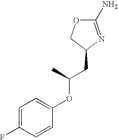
O1C(N)=NC(CC(OC2=CC=C(F)C=C2)C)C1
